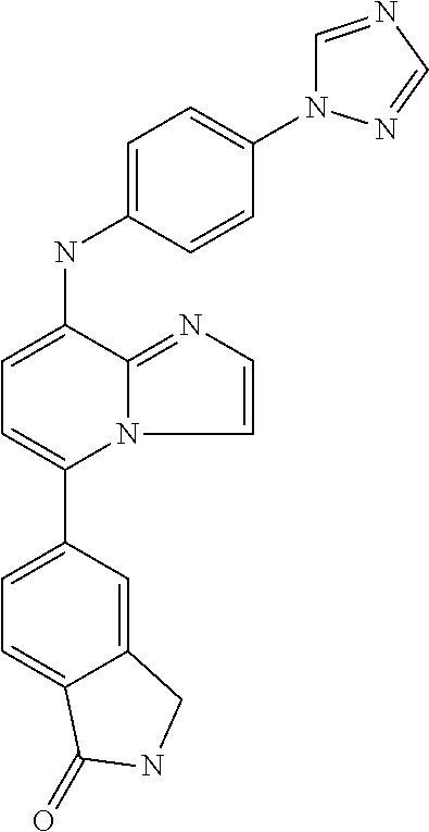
C12=CC(C3=CC=C(NC4=CC=C(N5C=NC=N5)C=C4)C4=NC=CN34)=CC=C1C(=O)NC2
